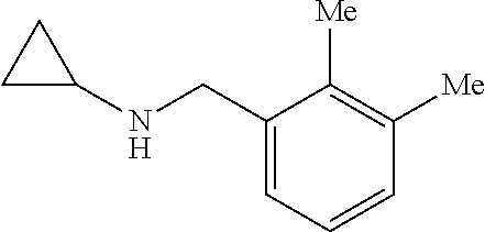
C1(CNC2CC2)=CC=CC([Me])=C1[Me]
